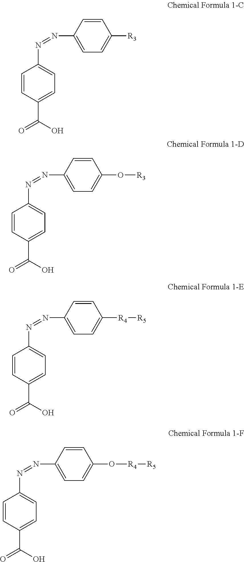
C1=C([R3])C=CC(N=NC2=CC=C(C(=O)O)C=C2)=C1.C1=C(O[R3])C=CC(N=NC2=CC=C(C(=O)O)C=C2)=C1.C1=C([R4][R5])C=CC(N=NC2=CC=C(C(=O)O)C=C2)=C1.C1=C(O[R4][R5])C=CC(N=NC2=CC=C(C(=O)O)C=C2)=C1
